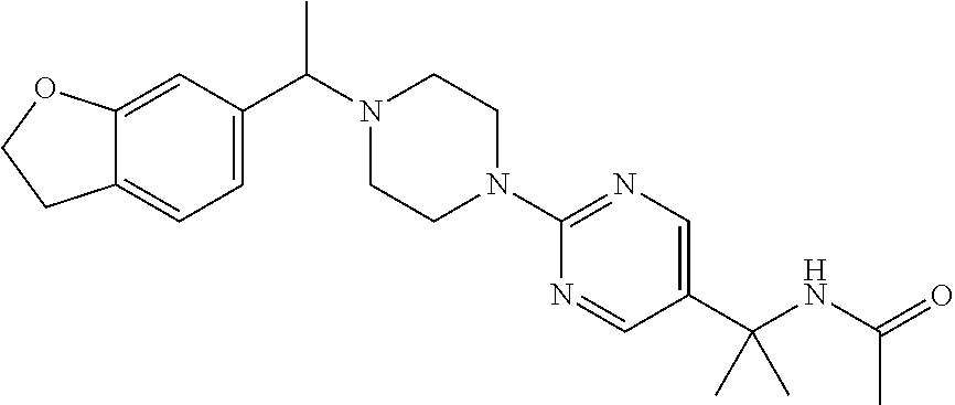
C12=CC(C(N3CCN(C4=NC=C(C(NC(=O)C)(C)C)C=N4)CC3)C)=CC=C1CCO2
